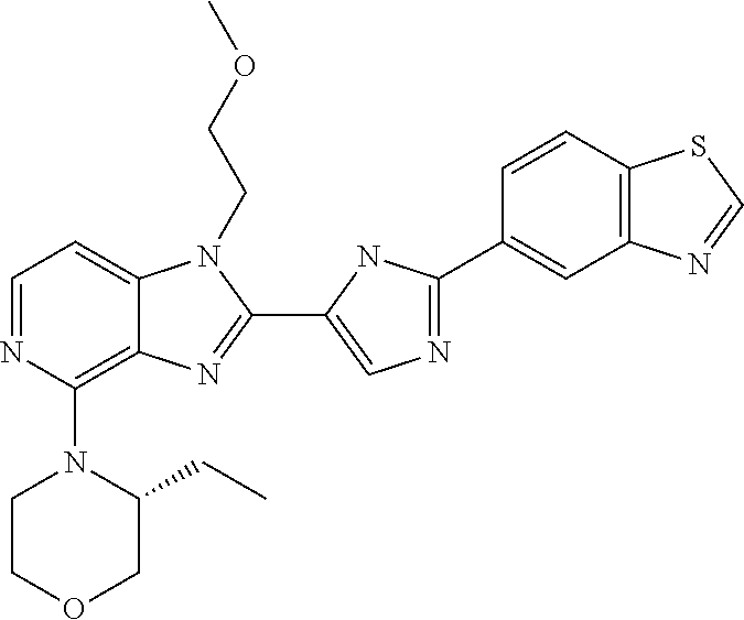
C1=NC(N2CCOCC2CC)=C2C(=C1)N(CCOC)C(C1=CN=C(C3=CC4=C(C=C3)SC=N4)N1)=N2
